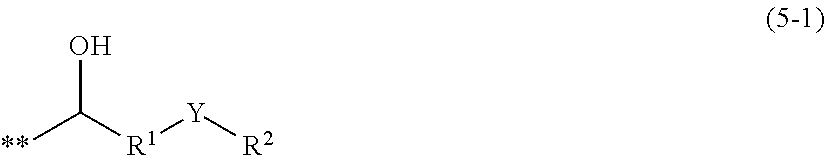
[**]C([R1][Y][R2])O
